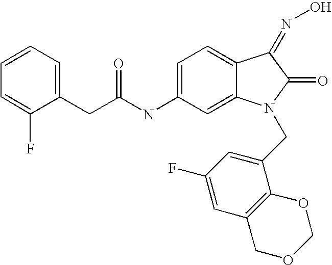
C1=C(NC(CC2=CC=CC=C2F)=O)C=C2C(=C1)C(=NO)C(=O)N2CC1=CC(F)=CC2=C1OCOC2
